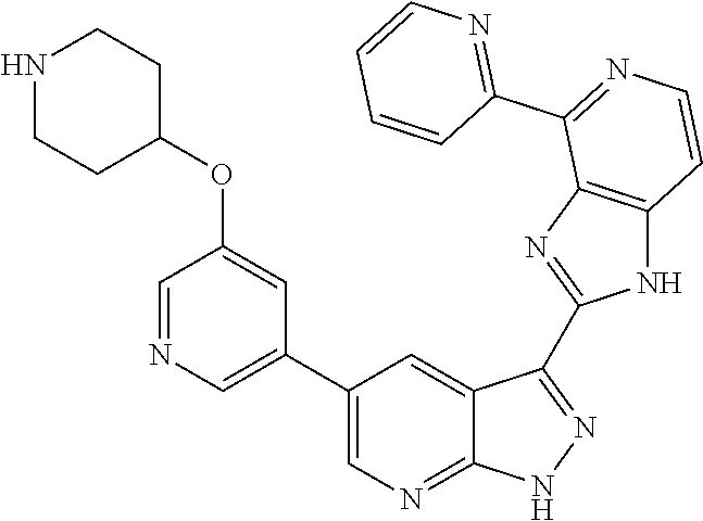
C1=NC=C(C2=CN=C3C(=C2)C(C2=NC4=C(N2)C=CN=C4C2=NC=CC=C2)=N[N H]3)C=C1OC1CCNCC1
